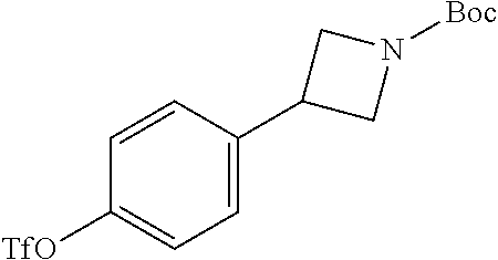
C1([TfO])=CC=C(C2CN([Boc])C2)C=C1
